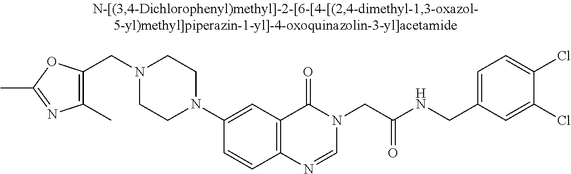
C(N1CCN(C2=CC3=C(C=C2)N=CN(CC(NCC2=CC=C(Cl)C(Cl)=C2)=O)C3=O)CC1)C1=C(C)N=C(C)O1
